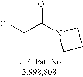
C(C(N1CCC1)=O)Cl
